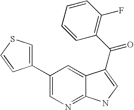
C1(C2=CSC=C2)=CN=C2C(=C1)C(C(C1=C(F)C=CC=C1)=O)=CN2
